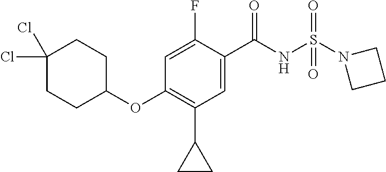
C1=C(F)C(C(NS(=O)(=O)N2CCC2)=O)=CC(C2CC2)=C1OC1CCC(Cl)(Cl)CC1
